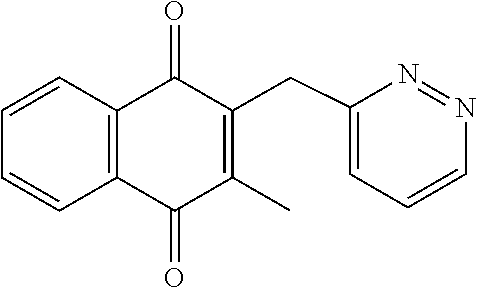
N1=NC=CC=C1CC1=C(C)C(=O)C2=C(C=CC=C2)C1=O
